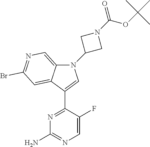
C12=CN=C(Br)C=C1C(C1=NC(N)=NC=C1F)=CN2C1CN(C(OC(C)(C)C)=O)C1
